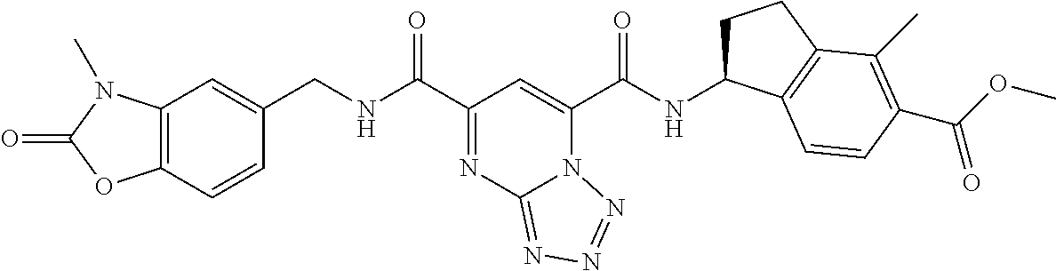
C12=C(C=CC(CNC(C3=NC4=NN=NN4C(C(NC4CCC5=C4C=CC(C(OC)=O)=C5C)=O)=C3)=O)=C1)OC(=O)N2C
